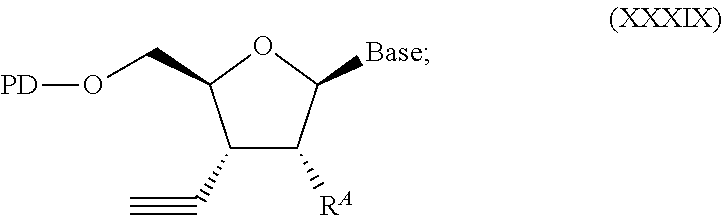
C1(C#C)C([RA])C([Base])OC1CO[PD]
